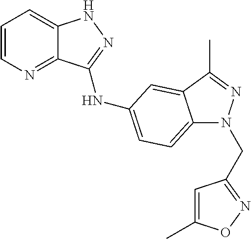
C1=CN=C2C(=C1)NN=C2NC1=CC=C2N(CC3=NOC(C)=C3)N=C(C)C2=C1
